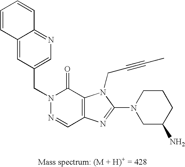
C1=C2C(=NC=C1CN1N=CC3=C(C1=O)N(CC#CC)C(N1CC(N)CCC1)=N3)C=CC=C2
